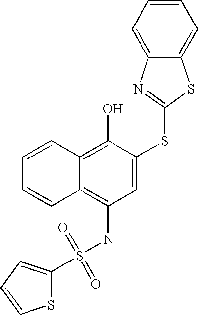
C1=CC=CC2=C(O)C(SC3=NC4=CC=CC=C4S3)=CC(NS(=O)(=O)C3=CC=CS3)=C12
